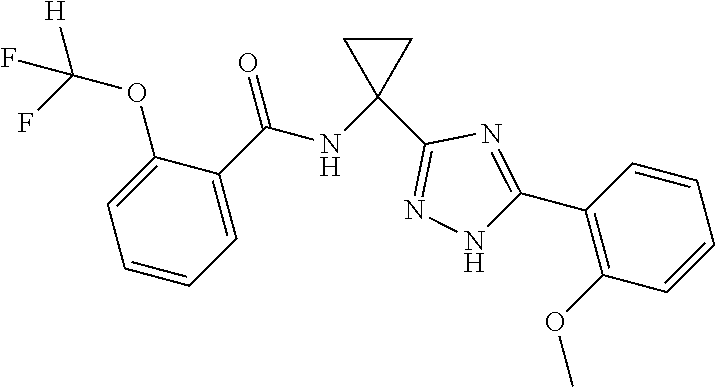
C1=CC=C(C(NC2(C3=NNC(C4=C(OC)C=CC=C4)=N3)CC2)=O)C(OC(F)(F)[H])=C1
